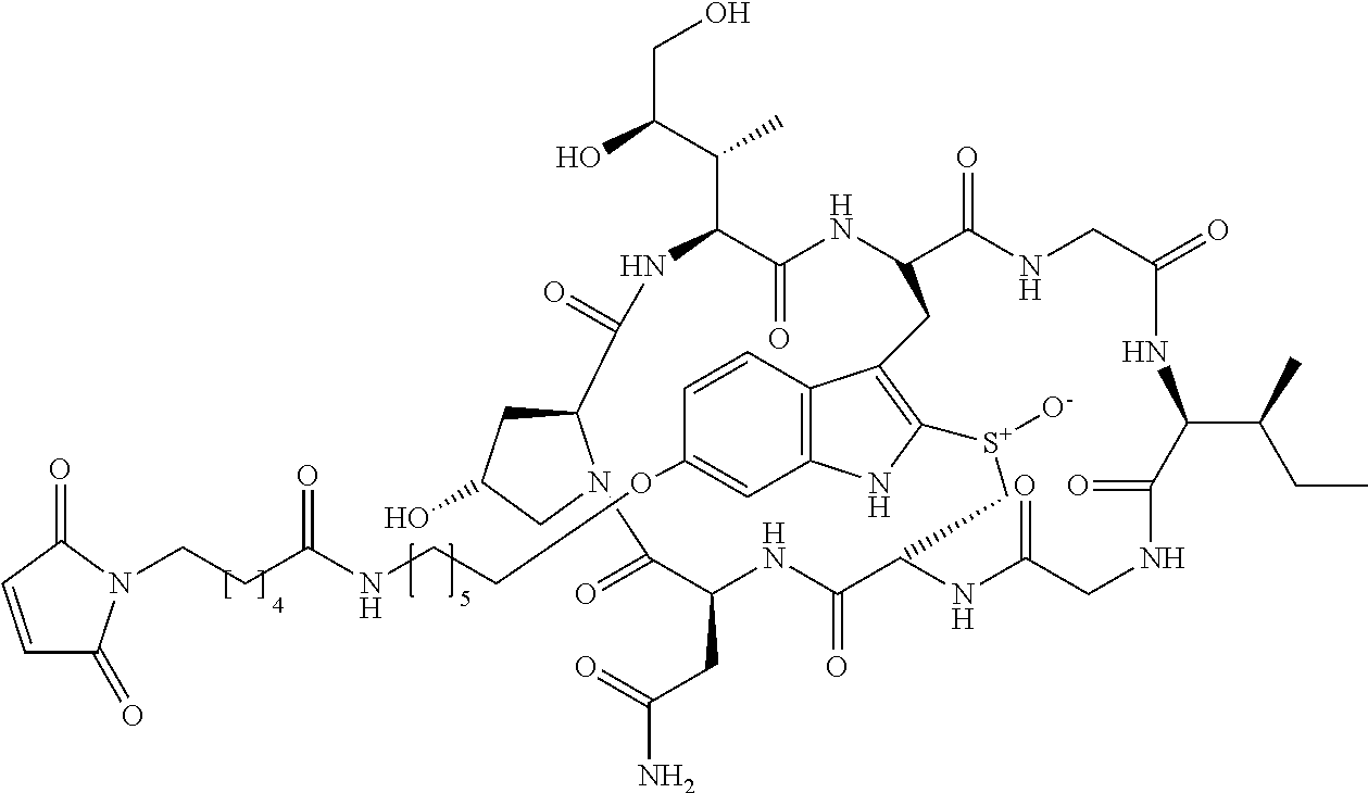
C12CC(O)CN1C(=O)C(CC(=O)N)NC(=O)C1NC(=O)CNC(=O)C(C(CC)C)NC(=O)CNC(=O)C(NC(=O)C(C(C)C(CO)O)NC2=O)CC2=C([S+]([O-])C1)NC1=C2C=CC(OCCNC(CCN2C(=O)C=CC2=O)=O)=C1
